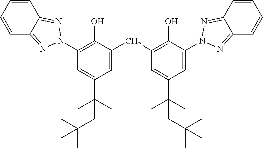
C12=NN(C3=C(O)C(CC4=C(O)C(N5N=C6C=CC=CC6=N5)=CC(C(C)(C)CC(C)(C)C)=C4)=CC(C(C)(C)CC(C)(C)C)=C3)N=C1C=CC=C2
